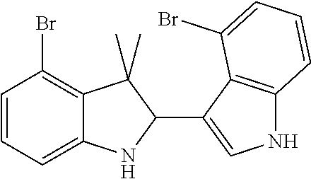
C1=CC=C2C(=C1Br)C(C)(C)C(C1=CNC3=C1C(Br)=CC=C3)N2
